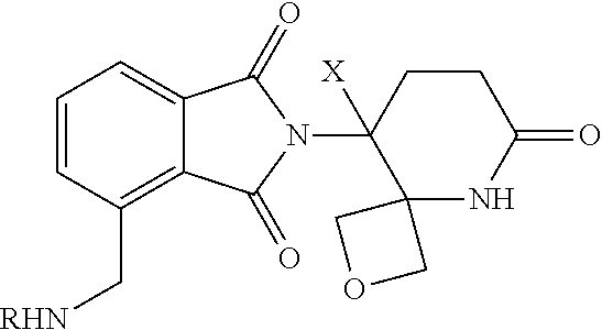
C1=CC(C[RHN])=C2C(=C1)C(=O)N(C1([X])C3(NC(=O)CC1)COC3)C2=O
